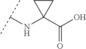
C(NC1(C(=O)O)CC1)(C)C
